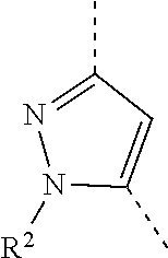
N1=C(C)C=C(C)N1[R2]
